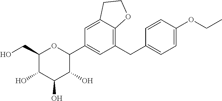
C1(CO)C(O)C(O)C(O)C(C2=CC(CC3=CC=C(OCC)C=C3)=C3C(=C2)CCO3)O1
